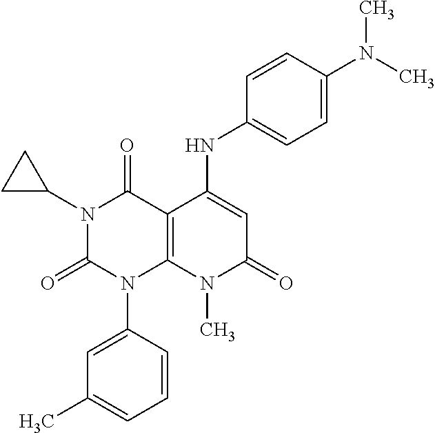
C1=CC(N2C3=C(C(=O)N(C4CC4)C2=O)C(NC2=CC=C(N(C)C)C=C2)=CC(=O)N3C)=CC(C)=C1
